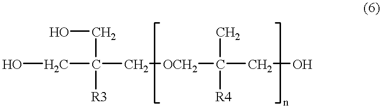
OCC(C[OCH2]C(CO)(C)[R4])([R3])CO
